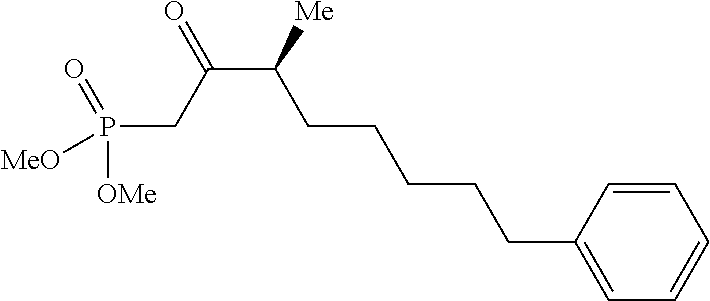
P(CC(C([Me])CCCCCC1=CC=CC=C1)=O)([OMe])([MeO])=O
